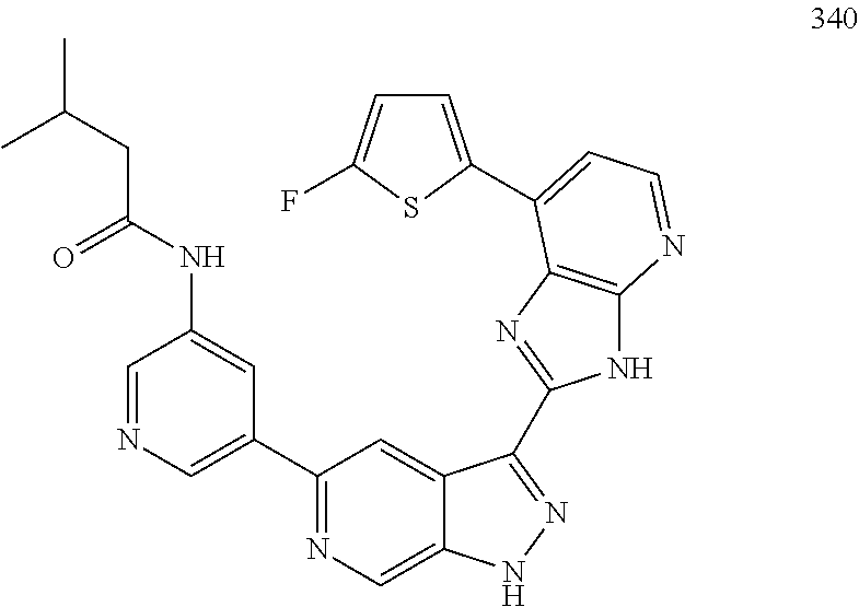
C1=NC=C(C2=NC=C3C(=C2)C(C2=NC4=C(N2)N=CC=C4C2=CC=C(F)S2)=NN3)C=C1NC(CC(C)C)=O
